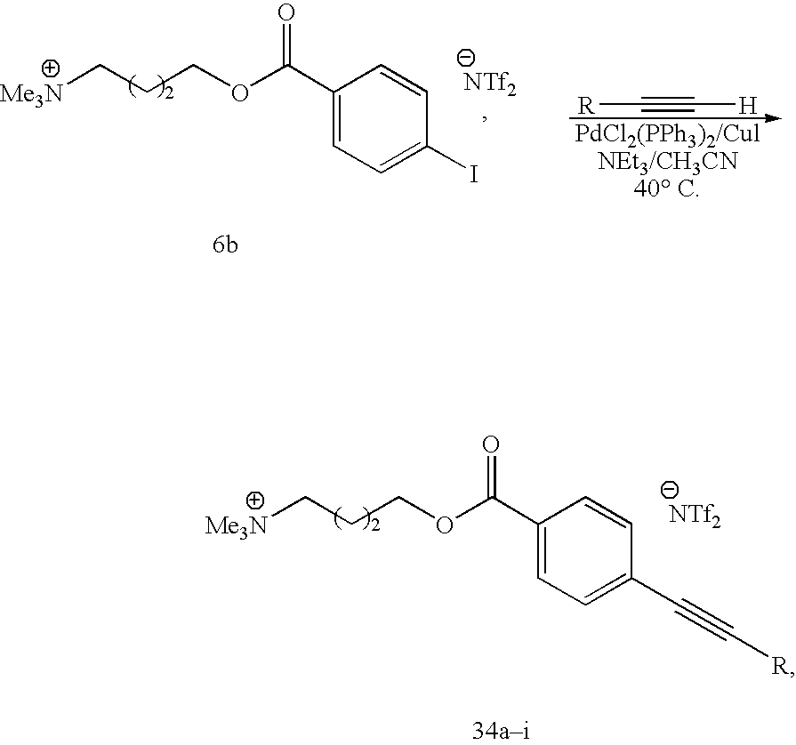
[Me3N]CCCOC(C1=CC=C(I)C=C1)=O.[R]C#C[H].[NTf2].[Me3N]CCCOC(C1=CC=C(C#C[R])C=C1)=O.[NTf2]
